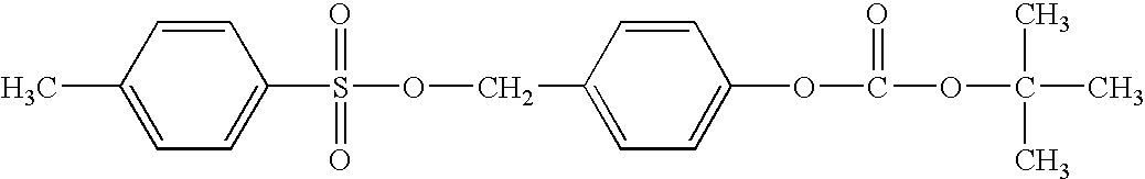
CC1=CC=C(S(OCC2=CC=C(OC(OC(C)(C)C)=O)C=C2)(=O)=O)C=C1
